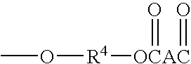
CO[R4][OCAC](=O)=O
